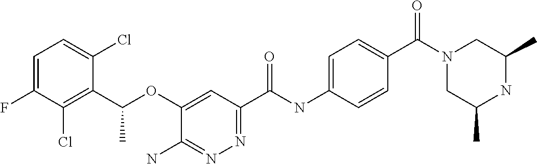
C1=C(F)C(Cl)=C(C(OC2=CC(C(NC3=CC=C(C(N4CC(C)NC(C)C4)=O)C=C3)=O)=NN=C2N)C)C(Cl)=C1
